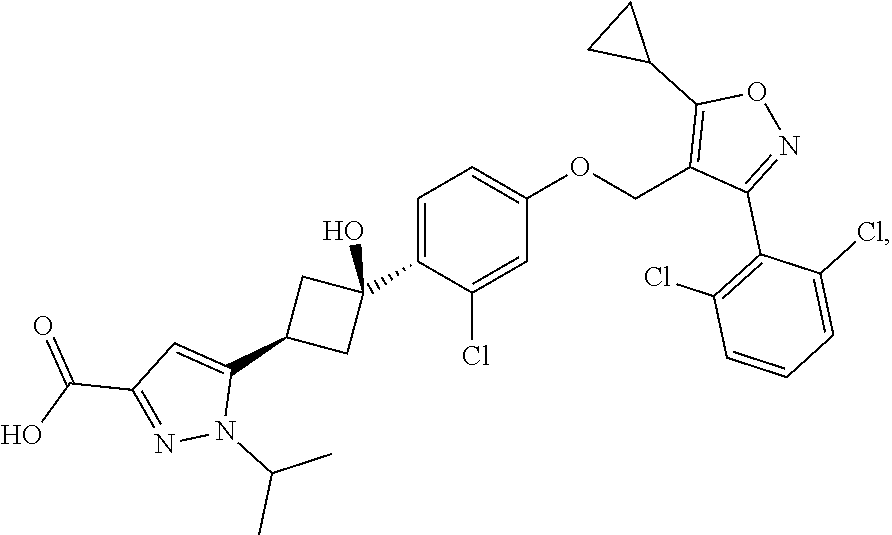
C1=C(C2(O)CC(C3=CC(C(O)=O)=NN3C(C)C)C2)C(Cl)=CC(OCC2=C(C3CC3)ON=C2C2=C(Cl)C=CC=C2Cl)=C1
